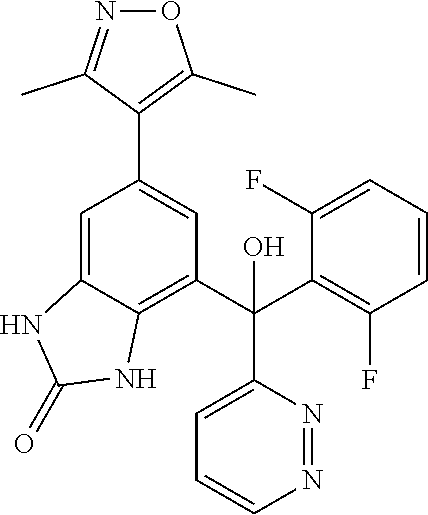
C(C1=C2C(=CC(C3=C(C)ON=C3C)=C1)NC(=O)N2)(O)(C1=CC=CN=N1)C1=C(F)C=CC=C1F
